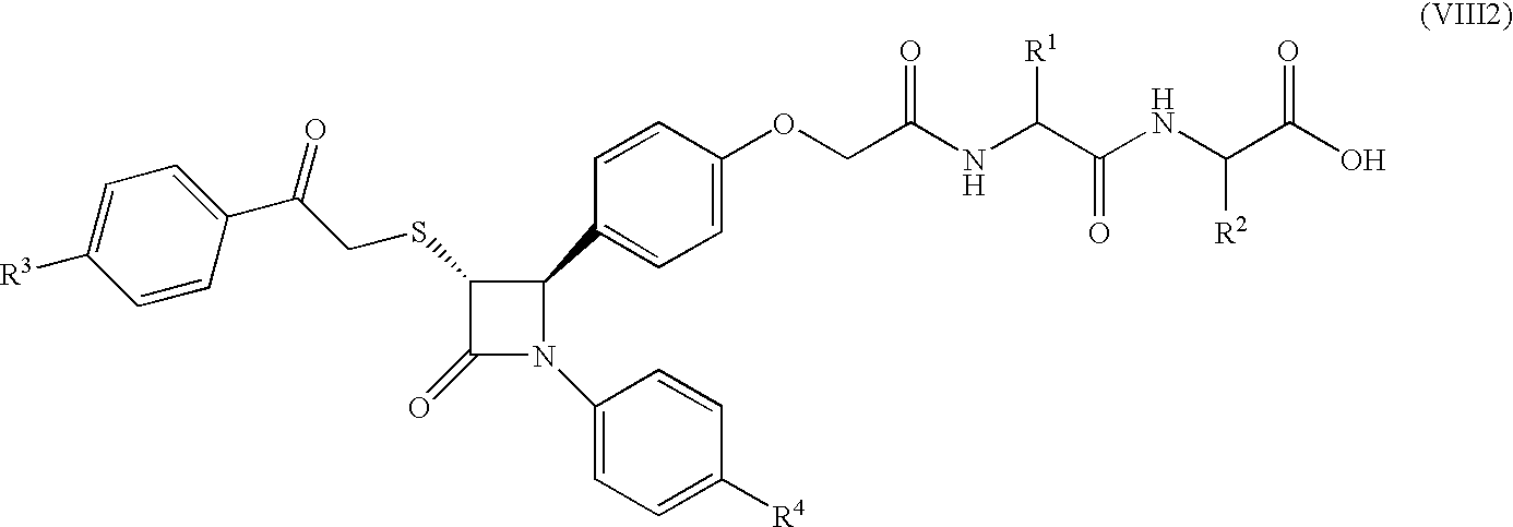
C1(SCC(C2=CC=C([R3])C=C2)=O)C(=O)N(C2=CC=C([R4])C=C2)C1C1=CC=C(OCC(NC(C(NC(C(O)=O)[R2])=O)[R1])=O)C=C1
